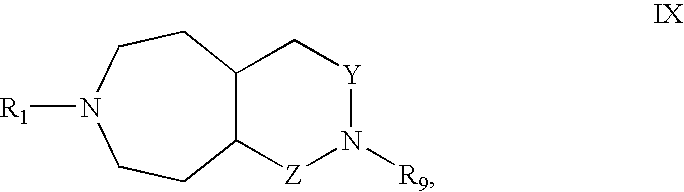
C12C([Z]N([R9])[Y]C1)CCN([R1])CC2
